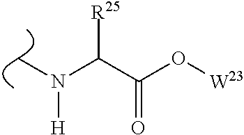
CN(C(C(O[W23])=O)[R25])[H]
